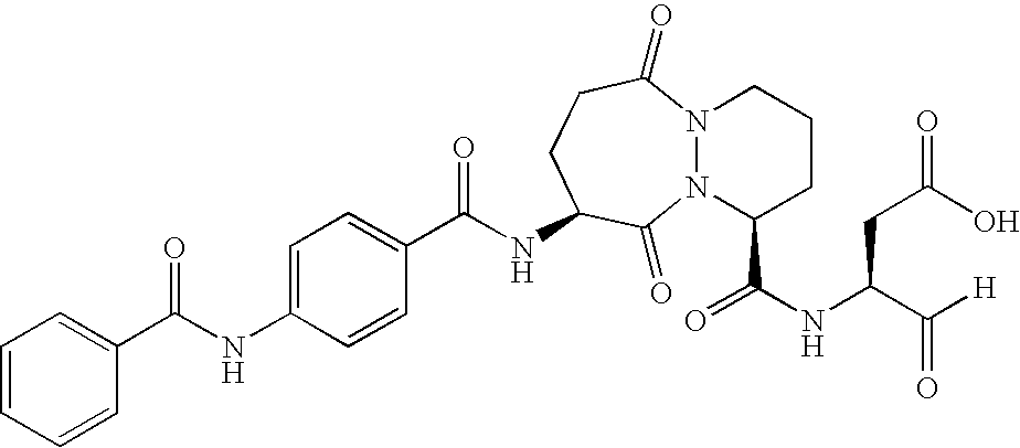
C(NC1CCC(=O)N2N(C1=O)C(C(NC(C([H])=O)CC(O)=O)=O)CCC2)(C1=CC=C(NC(C2=CC=CC=C2)=O)C=C1)=O
